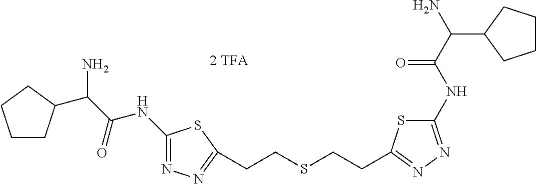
C1(NC(=O)C(C2CCCC2)N)=NN=C(CCSCCC2=NN=C(NC(=O)C(N)C3CCCC3)S2)S1
